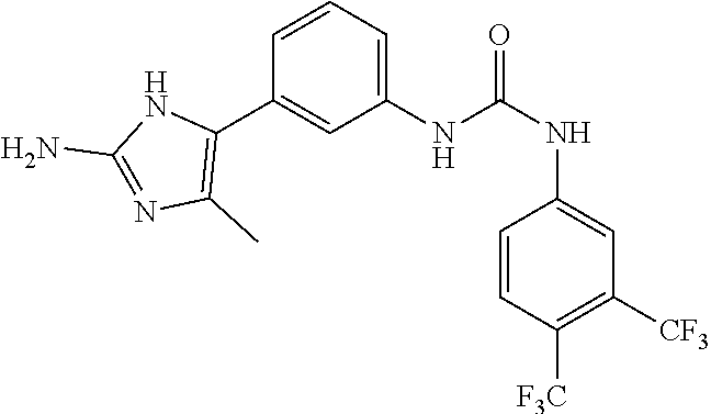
C1(NC(NC2=CC([CF3])=C([F3C])C=C2)=O)=CC=CC(C2=C(C)N=C(N)N2)=C1
